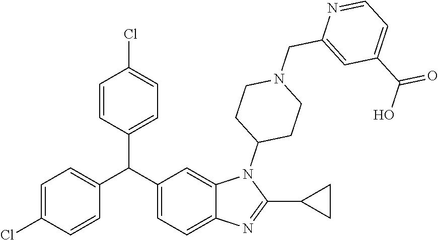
C1(C(C2=CC=C3C(=C2)N(C2CCN(CC4=CC(C(=O)O)=CC=N4)CC2)C(C2CC2)=N3)C2=CC=C(Cl)C=C2)=CC=C(Cl)C=C1
